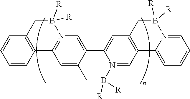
C1=CC2=C(C=C1)CB([R])([R])N1=C2C=C2C(=C1)C1=CC3=C(C=N1B([R])([R])C2)C1=CC=CC=N1B([R])([R])C3
